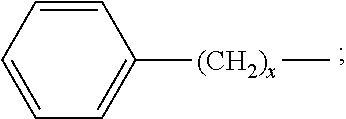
C1=CC=CC=C1[(CH2)x]C
